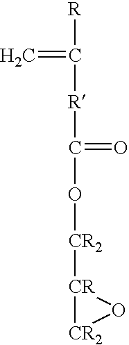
[R]C([R]C(O[CR2][CR]1[CR2]O1)=O)=C
